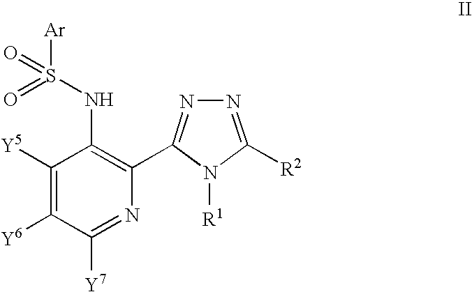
C1([Y5])=C([Y6])C([Y7])=NC(C2=NN=C([R2])N2[R1])=C1NS([Ar])(=O)=O
